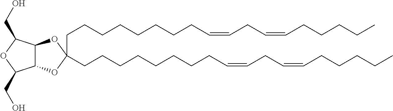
C(CCCCCCCC=CCC=CCCCCC)C1(CCCCCCCCC=CCC=CCCCCC)OC2C(O1)C(CO)OC2CO
